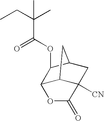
O(C(C(CC)(C)C)=O)C1C2C3C([CN])(CC1C3)C(=O)O2
